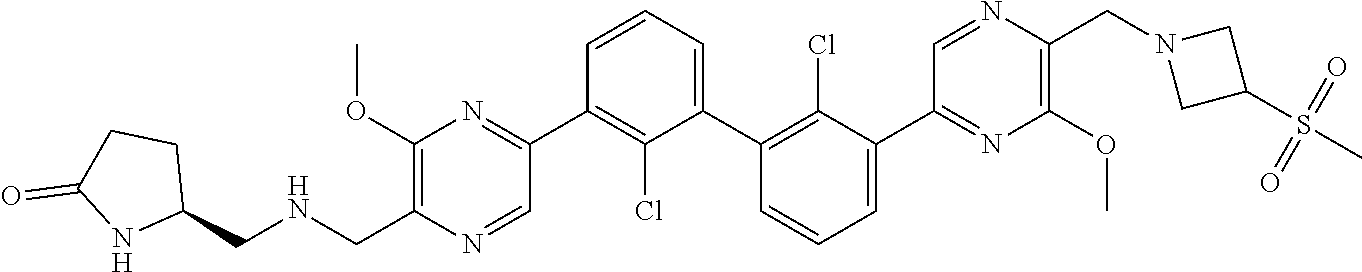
C1(OC)=C(C[HN]CC2CCC(=O)N2)N=CC(C2=C(Cl)C(C3=C(Cl)C(C4=NC(OC)=C(CN5CC(S(C)(=O)=O)C5)N=C4)=CC=C3)=CC=C2)=N1
